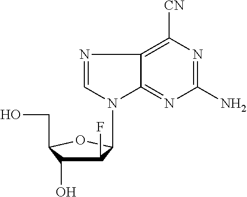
C1(F)C(O)C(CO)OC1N1C=NC2=C([CN])N=C(N)N=C12
